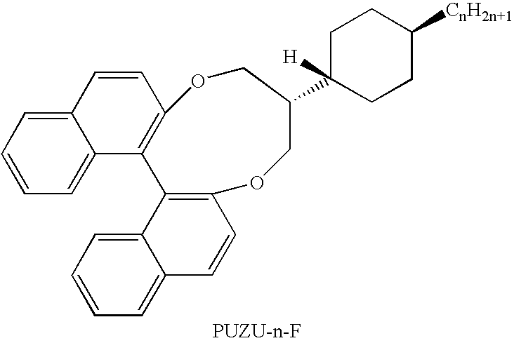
C1=CC=C2C(=C1)C1=C(C=C2)OCC(C2([H])CCC([CnH2n+1])CC2)COC2=C1C1=CC=CC=C1C=C2
